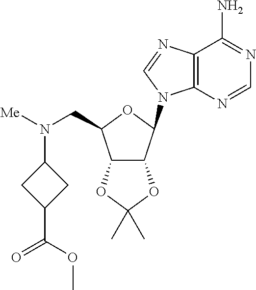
C12=C(N=CN=C1N)N(C1C3C(C(CN([Me])C4CC(C(OC)=O)C4)O1)OC(C)(C)O3)C=N2
